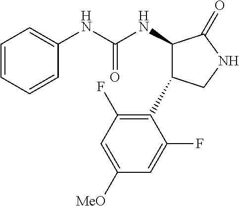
C1=CC=CC=C1NC(NC1C(C2=C(F)C=C([MeO])C=C2F)CNC1=O)=O
